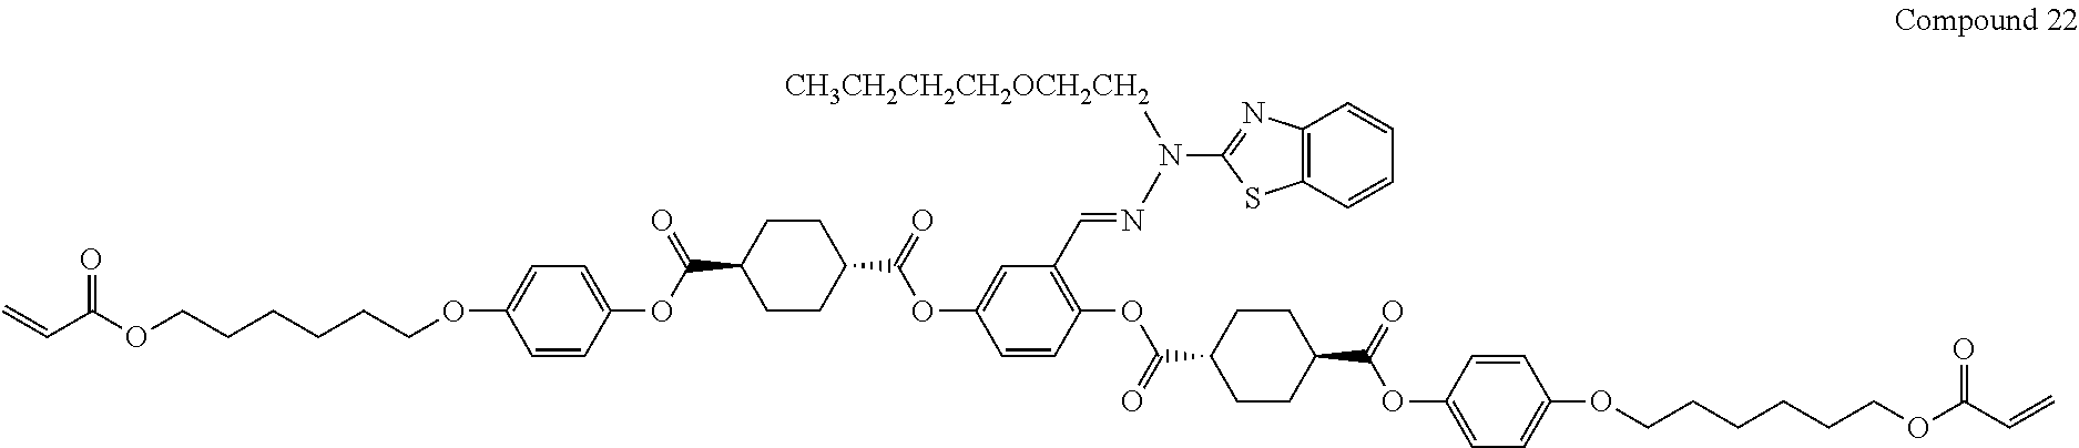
C=CC(OCCCCCCOC1=CC=C(OC(=O)C2CCC(C(=O)OC3=CC(C=NN(C4=NC5=C(S4)C=CC=C5)[CH3CH2CH2CH2OCH2CH2])=C(OC(=O)C4CCC(C(=O)OC5=CC=C(OCCCCCCOC(C=C)=O)C=C5)CC4)C=C3)CC2)C=C1)=O
